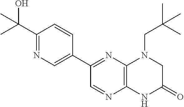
C1(C(O)(C)C)=NC=C(C2=NC3=C(N=C2)NC(=O)CN3CC(C)(C)C)C=C1
